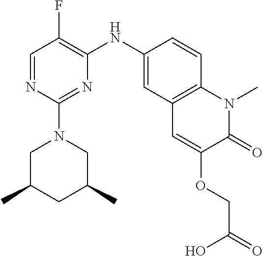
C1=NC(N2CC(C)CC(C)C2)=NC(NC2=CC3=C(C=C2)N(C)C(=O)C(OCC(O)=O)=C3)=C1F
